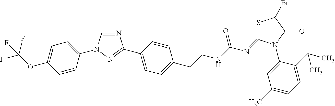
N1=CN(C2=CC=C(OC(F)(F)F)C=C2)N=C1C1=CC=C(CCNC(N=C2SC(Br)C(=O)N2C2=CC(C)=CC=C2C(C)C)=O)C=C1
